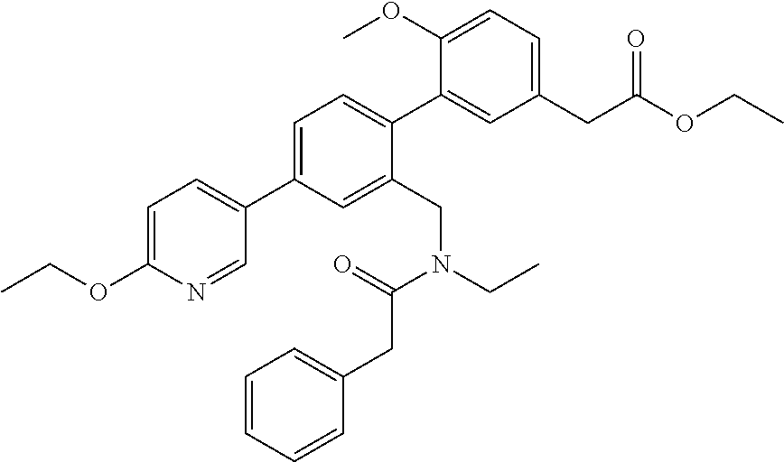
C1=C(C2=CC=C(OCC)N=C2)C=C(CN(CC)C(=O)CC2=CC=CC=C2)C(C2=CC(CC(OCC)=O)=CC=C2OC)=C1
